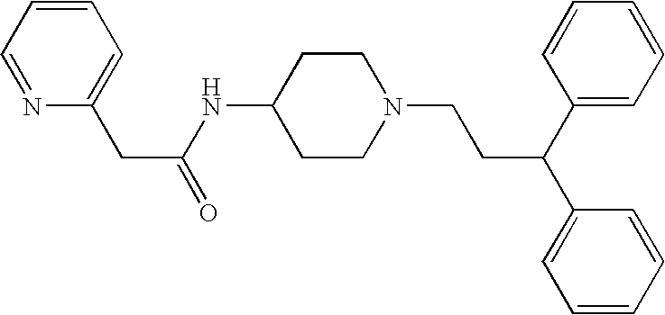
C1(NC(CC2=CC=CC=N2)=O)CCN(CCC(C2=CC=CC=C2)C2=CC=CC=C2)CC1
